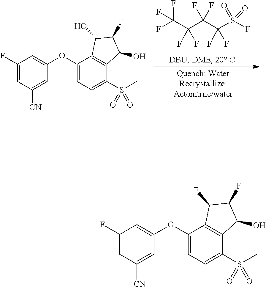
C1(F)=CC([CN])=CC(OC2=CC=C(S(C)(=O)=O)C3=C2C(F)C(F)C3O)=C1.C1(F)=CC([CN])=CC(OC2=CC=C(S(C)(=O)=O)C3=C2C(O)C(F)C3O)=C1.FC(C(C(C(S(F)(=O)=O)(F)F)(F)F)(F)F)(F)F
